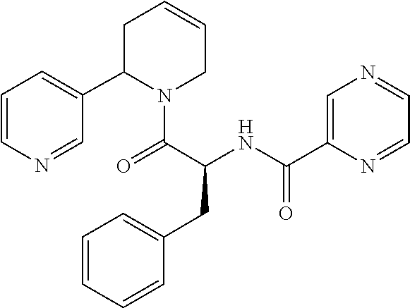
C1=NC(C(NC(CC2=CC=CC=C2)C(=O)N2CC=CCC2C2=CC=CN=C2)=O)=CN=C1
